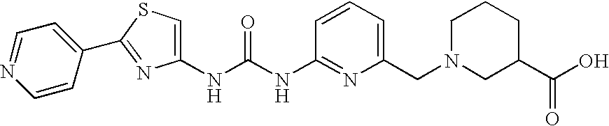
C1(NC(NC2=NC(CN3CC(C(O)=O)CCC3)=CC=C2)=O)=CSC(C2=CC=NC=C2)=N1
